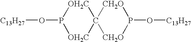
[C13H27]OP1[OH2C]C2([OH2C]1)[CH2O]P(O[C13H27])[CH2O]2
